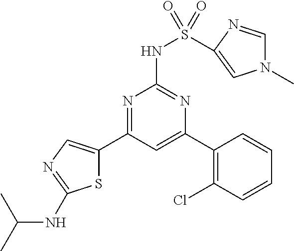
N1=C(C2=CN=C(NC(C)C)S2)C=C(C2=C(Cl)C=CC=C2)N=C1NS(=O)(=O)C1=CN(C)C=N1
